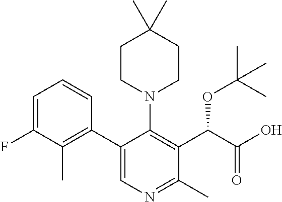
C1=C(F)C(C)=C(C2=CN=C(C)C(C(C(O)=O)OC(C)(C)C)=C2N2CCC(C)(C)CC2)C=C1
